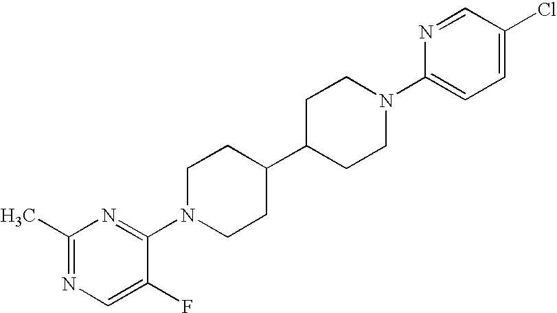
C1(C)=NC=C(F)C(N2CCC(C3CCN(C4=CC=C(Cl)C=N4)CC3)CC2)=N1
